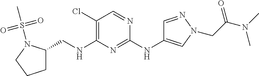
C1(Cl)=C(NCC2CCCN2S(C)(=O)=O)N=C(NC2=CN(CC(N(C)C)=O)N=C2)N=C1
